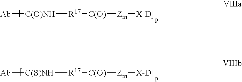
[Ab][C(O)NH][R17][C(O)][Zm][X-D]].[Ab][C(S)NH][R17][C(O)][Zm][X-D]]
